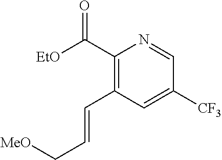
C1(C([EtO])=O)=C(C=CC[MeO])C=C([CF3])C=N1
